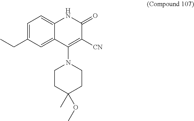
C1=C(CC)C=C2C(=C1)NC(=O)C([CN])=C2N1CCC(C)(OC)CC1
